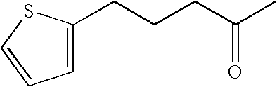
C1=C(CCCC(C)=O)SC=C1
